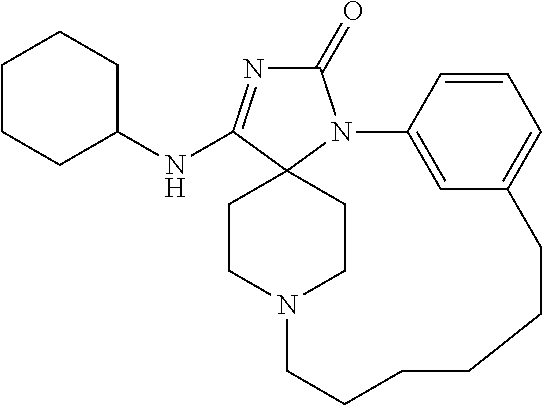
C1(=O)N=C(NC2CCCCC2)C23N1C1=CC(=CC=C1)CCCCCCN(CC2)CC3
